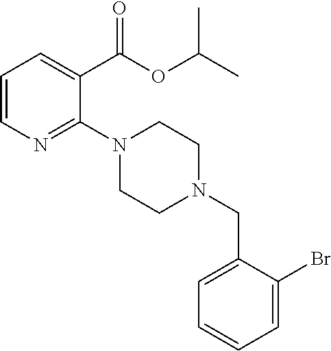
C1=CN=C(N2CCN(CC3=CC=CC=C3Br)CC2)C(C(=O)OC(C)C)=C1
